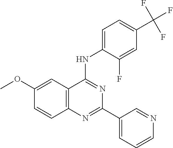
C1(OC)=CC2=C(C=C1)N=C(C1=CC=CN=C1)N=C2NC1=CC=C(C(F)(F)F)C=C1F
